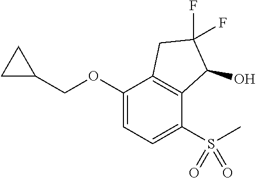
O(C1=CC=C(S(C)(=O)=O)C2=C1CC(F)(F)C2O)CC1CC1
